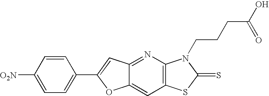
C12=CC3=C(N=C1C=C(C1=CC=C([O2N])C=C1)O2)N(CCCC(O)=O)C(=S)S3
